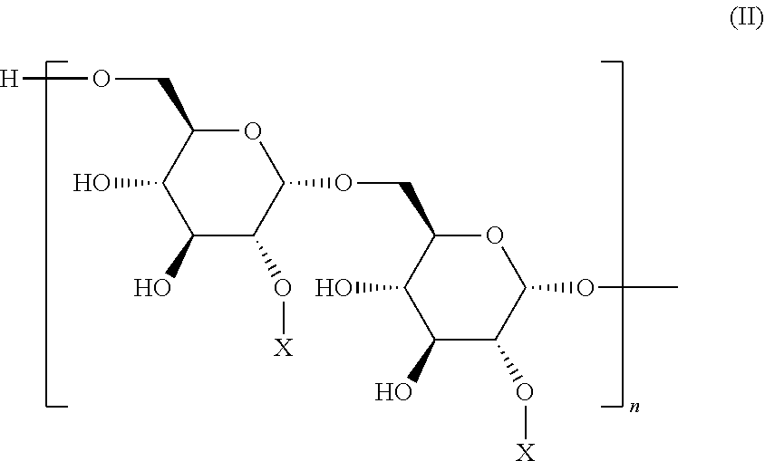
C1(O)C(O[X])C(OCC2C(O)C(O)C(O[X])C(OC)O2)OC(CO[H])C1O
